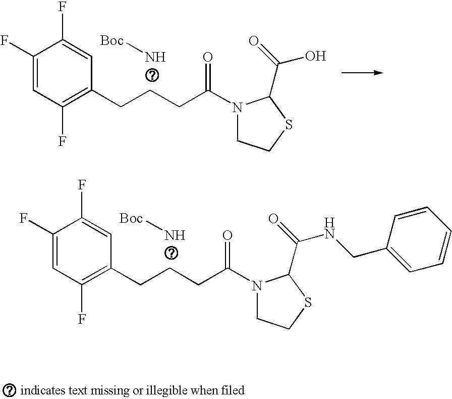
C1(F)=CC(F)=C(CCCC(N2CCSC2C(=O)O)=O)C=C1F.N[Boc].C1(F)=CC(F)=C(CCCC(N2CCSC2C(=O)NCC2=CC=CC=C2)=O)C=C1F.N[Boc]
